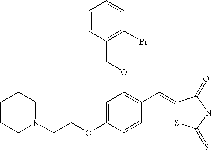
C1CCN(CCOC2=CC(OCC3=C(Br)C=CC=C3)=C(C=C3SC(=S)NC3=O)C=C2)CC1
